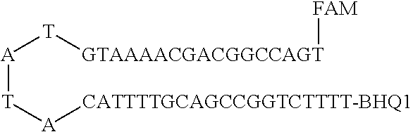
[A]([T][A][CATTTTGCAGCCGGTCTTTT-BHQ1])[T][GTAAAACGACGGCCAGT][FAM]
